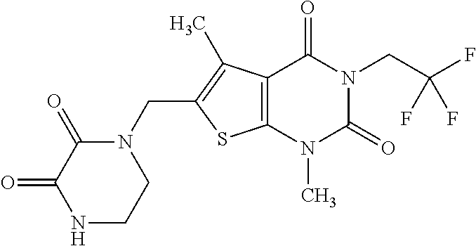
C12=C(N(C)C(=O)N(CC(F)(F)F)C1=O)SC(CN1C(=O)C(=O)NCC1)=C2C
